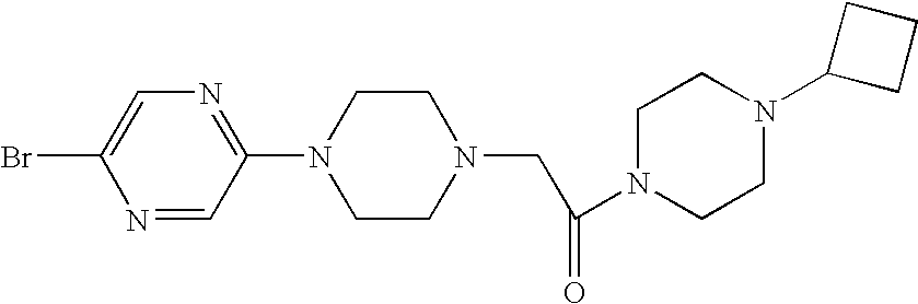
N1=CC(N2CCN(CC(N3CCN(C4CCC4)CC3)=O)CC2)=NC=C1Br
